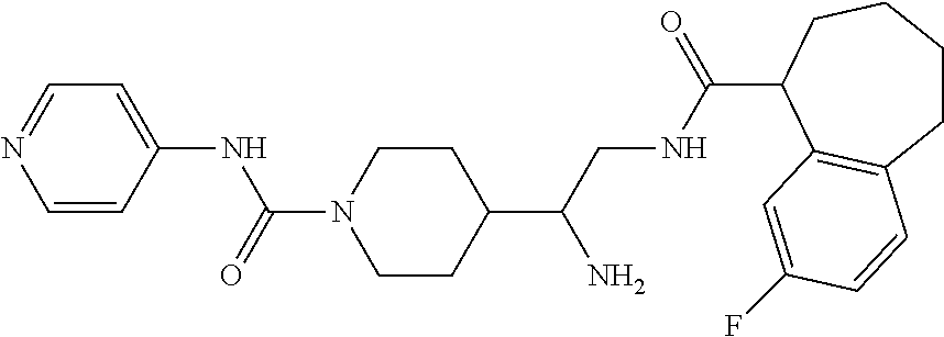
C1(C(CNC(C2C3=C(CCCC2)C=CC(F)=C3)=O)N)CCN(C(=O)NC2=CC=NC=C2)CC1
